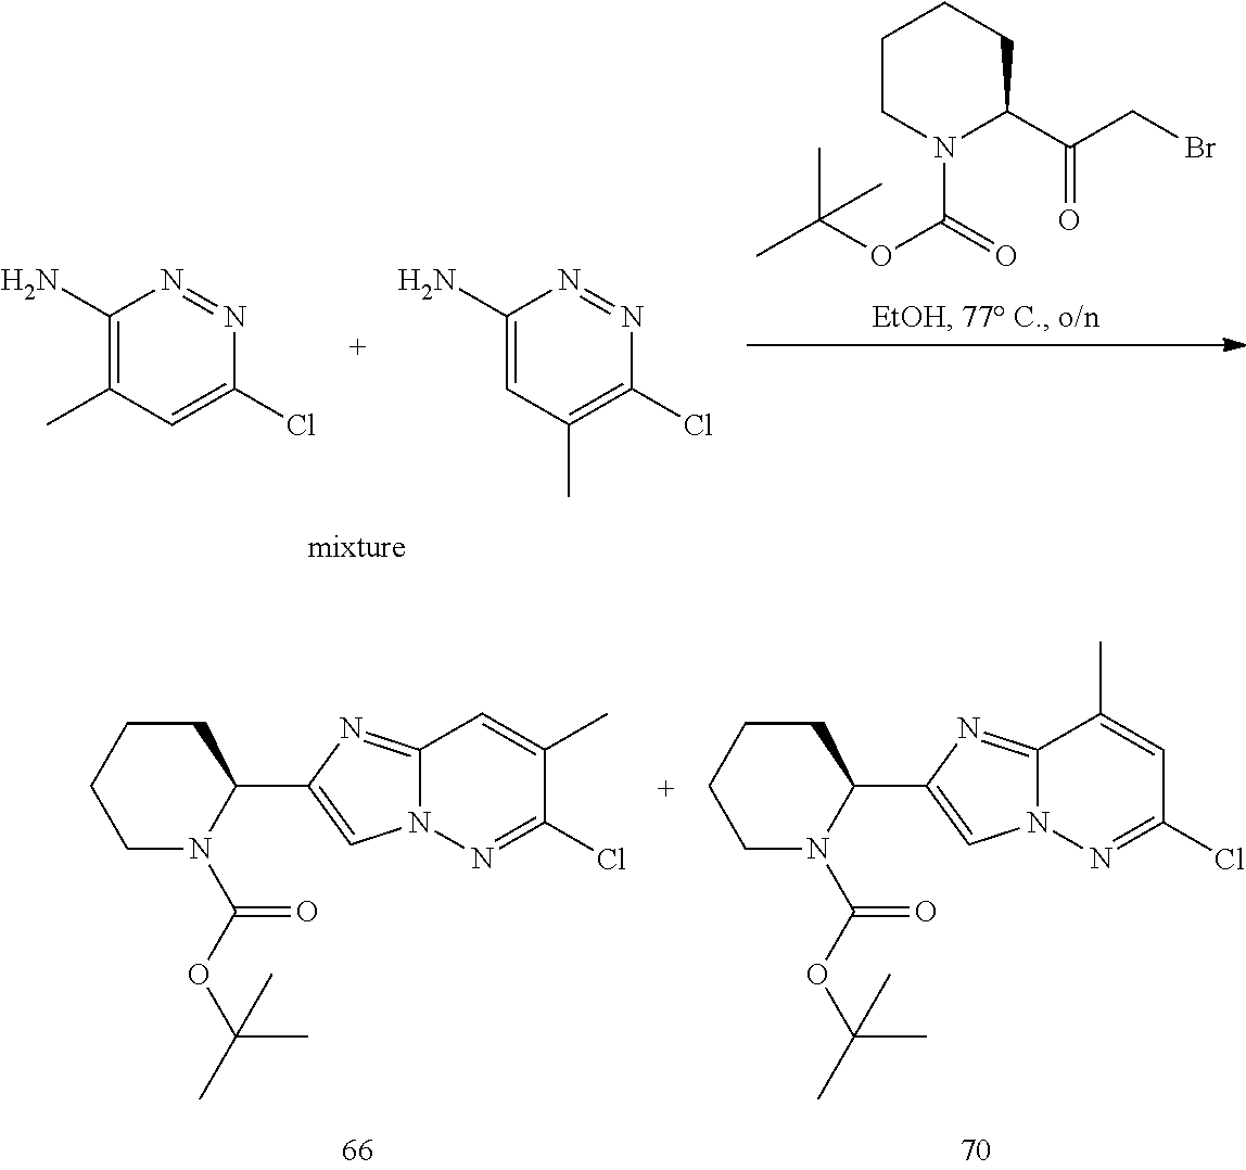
C1(N)=C(C)C=C(Cl)N=N1.C1(N)=CC(C)=C(Cl)N=N1.C1(C(CBr)=O)CCCCN1C(OC(C)(C)C)=O.C1CCCN(C(OC(C)(C)C)=O)C1C1=CN2C(=N1)C=C(C)C(Cl)=N2.C1CCCN(C(OC(C)(C)C)=O)C1C1=CN2C(=N1)C(C)=CC(Cl)=N2
